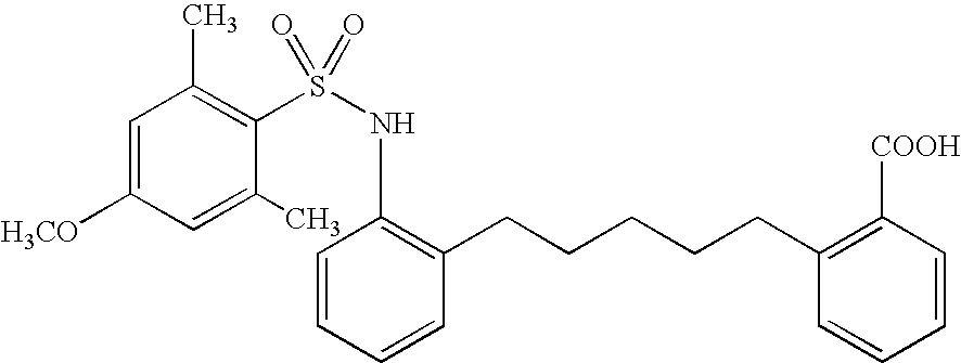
C1=C([H3CO])C=C(C)C(S(=O)(NC2=C(CCCCCC3=C([COOH])C=CC=C3)C=CC=C2)=O)=C1C
